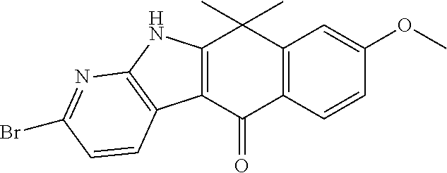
C12=C(C(=O)C3=C(C1(C)C)C=C(OC)C=C3)C1=C(N2)N=C(Br)C=C1
